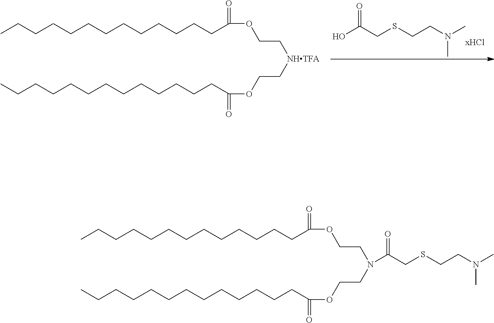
OC(CSCCN(C)C)=O.CCCCCCCCCCCCCC(OCC[NHTFA]CCOC(CCCCCCCCCCCCC)=O)=O.C(CSCCN(C)C)(=O)N(CCOC(CCCCCCCCCCCCC)=O)CCOC(CCCCCCCCCCCCC)=O
